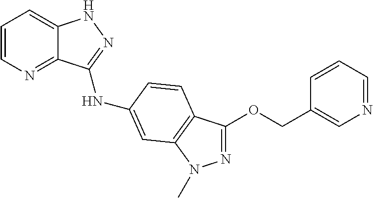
C1=CN=C2C(=C1)NN=C2NC1=CC2=C(C(OCC3=CN=CC=C3)=NN2C)C=C1
